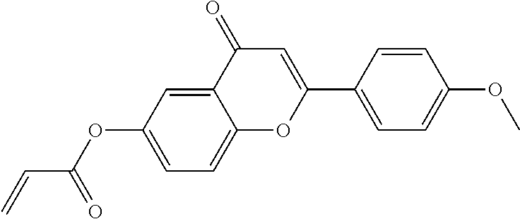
C12=CC=C(OC(C=C)=O)C=C1C(=O)C=C(C1=CC=C(OC)C=C1)O2
